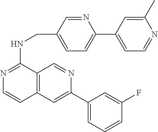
N1=CC(CNC2=NC=CC3=C2C=NC(C2=CC=CC(F)=C2)=C3)=CC=C1C1=CC=NC(C)=C1
